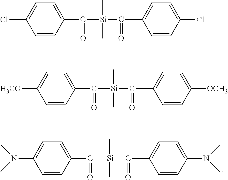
C1=CC(C([Si](C(C2=CC=C(N(C)C)C=C2)=O)(C)C)=O)=CC=C1N(C)C.C1=CC(C([Si](C(C2=CC=C(Cl)C=C2)=O)(C)C)=O)=CC=C1Cl.C1=CC(C([Si](C(C2=CC=C([OCH3])C=C2)=O)(C)C)=O)=CC=C1[H3CO]
